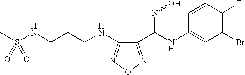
C1(C(=NO)NC2=CC(Br)=C(F)C=C2)=NON=C1NCCCNS(C)(=O)=O
